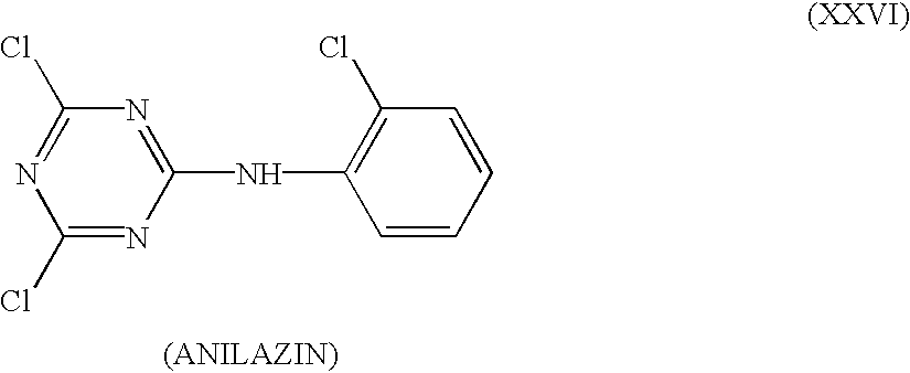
C1(Cl)=NC(Cl)=NC(NC2=C(Cl)C=CC=C2)=N1
